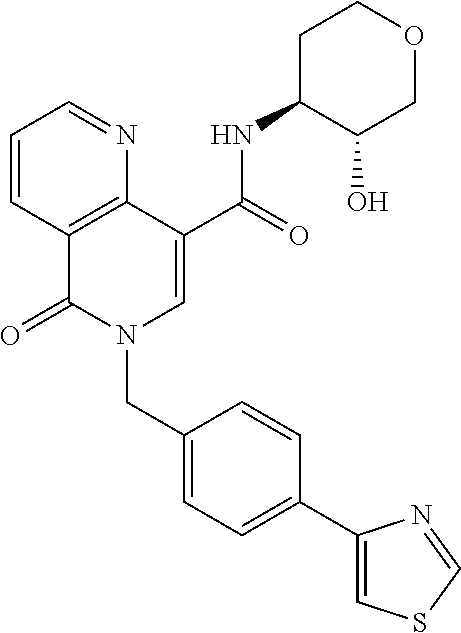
C1=CC2=C(N=C1)C(C(=O)NC1C(O)COCC1)=CN(CC1=CC=C(C3=CSC=N3)C=C1)C2=O
